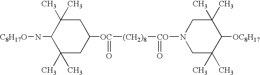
C1(C)(C)CC([OC](=O)[(CH2)8][CO](=O)N2CC(C)(C)C([OC8H17])C(C)(C)C2)CC(C)(C)C1N[C8H17O]
